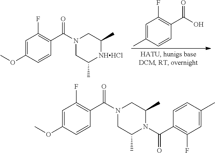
C1C(C)N(C(=O)C2=C(F)C=C(C)C=C2)C(C)CN1C(C1=C(F)C=C(OC)C=C1)=O.C1C(C)[NHHCl]C(C)CN1C(C1=C(F)C=C(OC)C=C1)=O.C1=C(C)C=CC(C(=O)O)=C1F
